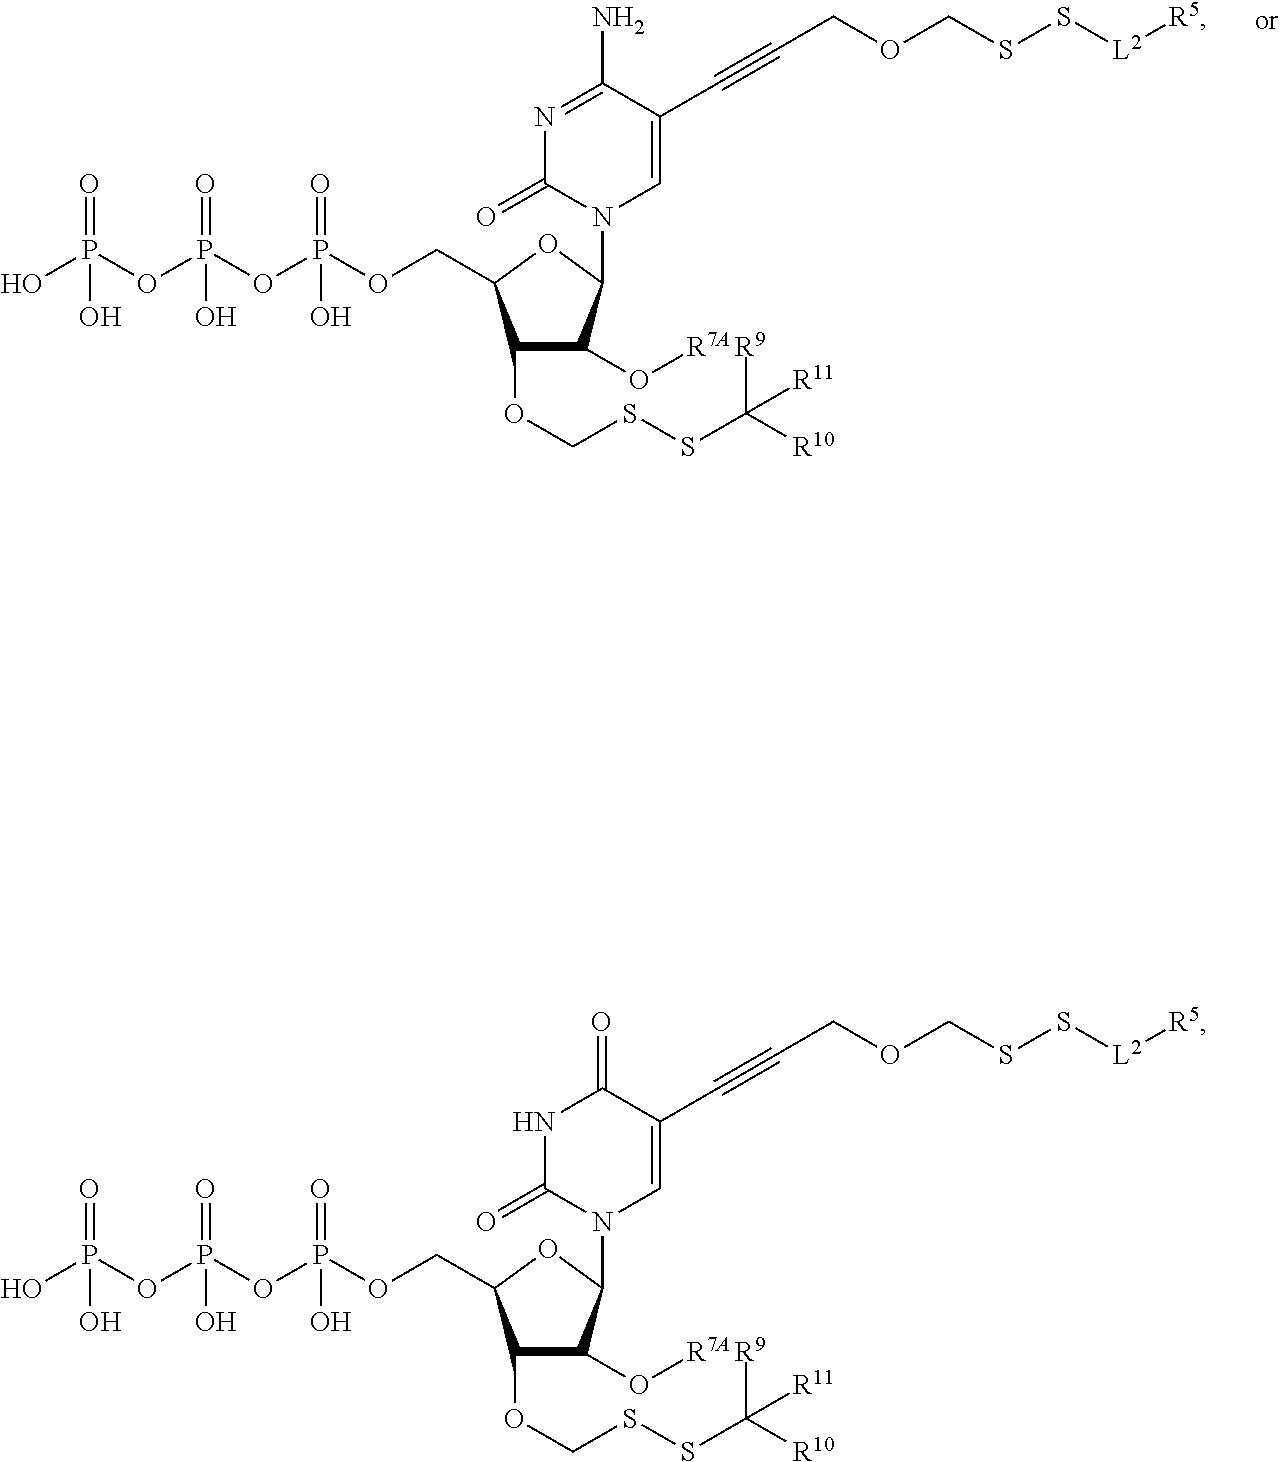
C(#CCOCSS[L2][R5])C1=CN(C2C(O[R7A])C(OCSSC([R10])([R9])[R11])C(COP(=O)(O)OP(=O)(O)OP(O)(=O)O)O2)C(=O)N=C1N.C(COCSS[L2][R5])#CC1=CN(C2C(O[R7A])C(OCSSC([R10])([R9])[R11])C(COP(=O)(O)OP(=O)(O)OP(O)(=O)O)O2)C(=O)NC1=O
